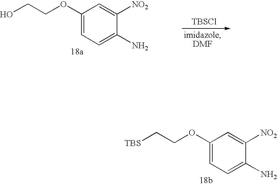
C1(OCC[TBS])=CC=C(N)C([NO2])=C1.C1(OCCO)=CC=C(N)C([NO2])=C1.[TBSCl]
